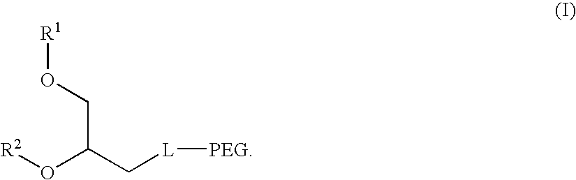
[R2]OC(CO[R1])C[L][PEG]
